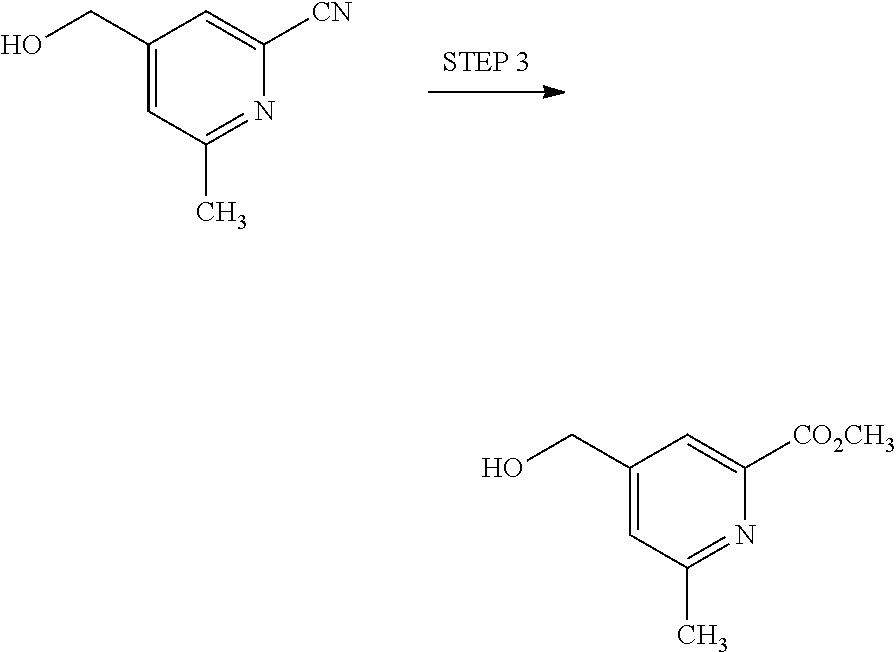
C1(CO)=CC(C)=NC([CN])=C1.C1(CO)=CC(C)=NC([CO2CH3])=C1
